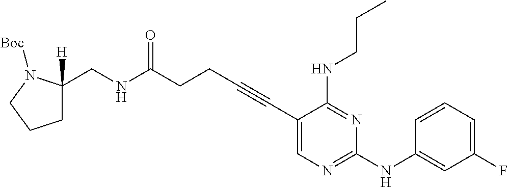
C(CC#CC1=CN=C(NC2=CC(F)=CC=C2)N=C1NCCC)C(NCC1([H])CCCN1[Boc])=O
